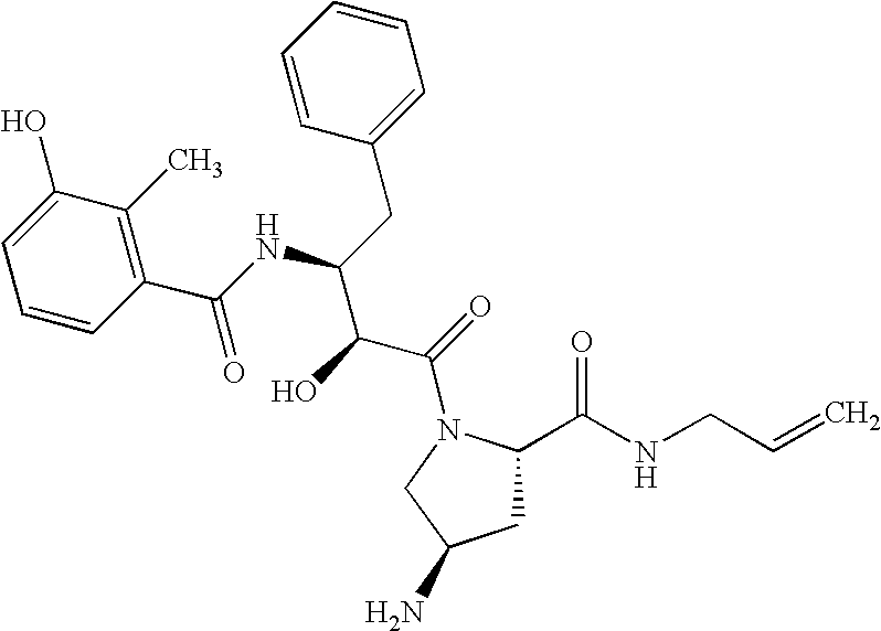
C1C(C(NCC=C)=O)N(C(=O)C(C(NC(C2=C(C)C(O)=CC=C2)=O)CC2=CC=CC=C2)O)CC1N
